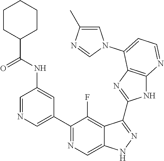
C1=NC=C(C2=NC=C3C(=C2F)C(C2=NC4=C(N2)N=CC=C4N2C=C(C)N=C2)=NN3)C=C1NC(C1CCCCC1)=O
